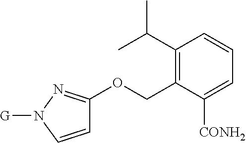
C1(C(C)C)=C(COC2=NN([G])C=C2)C([CONH2])=CC=C1
